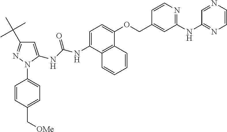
C(NC1=CC=C(OCC2=CC(NC3=NC=CN=C3)=NC=C2)C2=C1C=CC=C2)(NC1=CC(C(C)(C)C)=NN1C1=CC=C(C[OMe])C=C1)=O
